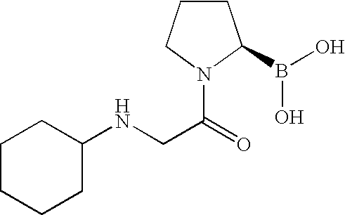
C1CCCC(NCC(=O)N2C(B(O)O)CCC2)C1
